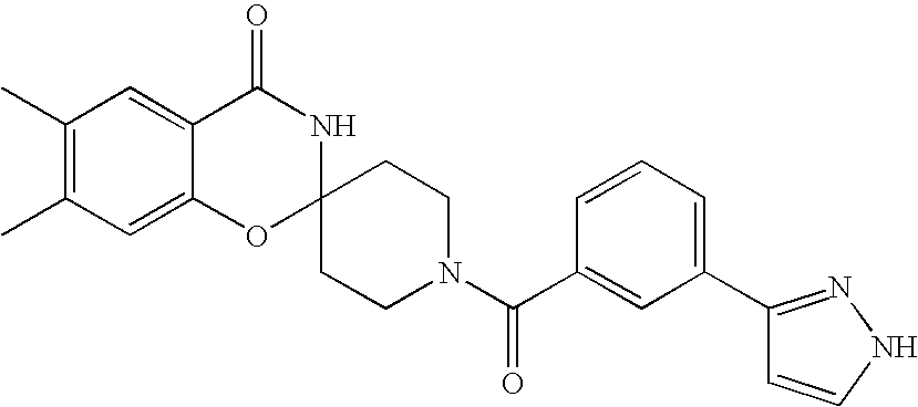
C1(C)=C(C)C=C2C(=C1)C(=O)NC1(O2)CCN(C(C2=CC(C3=NNC=C3)=CC=C2)=O)CC1
